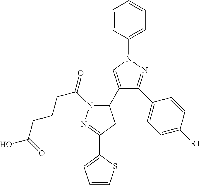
C1=CC=CC=C1N1N=C(C2=CC=C([R1])C=C2)C(C2N(C(=O)CCCC(O)=O)N=C(C3=CC=CS3)C2)=C1
